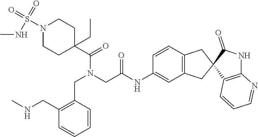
C1N(S(=O)(=O)NC)CCC(CC)(C(=O)N(CC(NC2=CC3=C(C=C2)CC2(C3)C(=O)NC3=C2C=CC=N3)=O)CC2=C(CNC)C=CC=C2)C1
